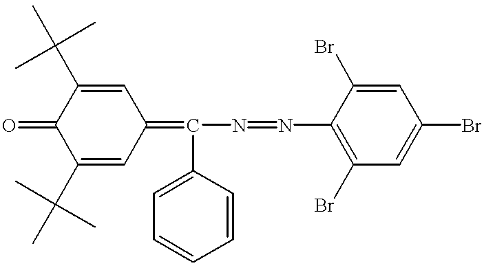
C1(C(C)(C)C)=CC(=C(N=NC2=C(Br)C=C(Br)C=C2Br)C2=CC=CC=C2)C=C(C(C)(C)C)C1=O
